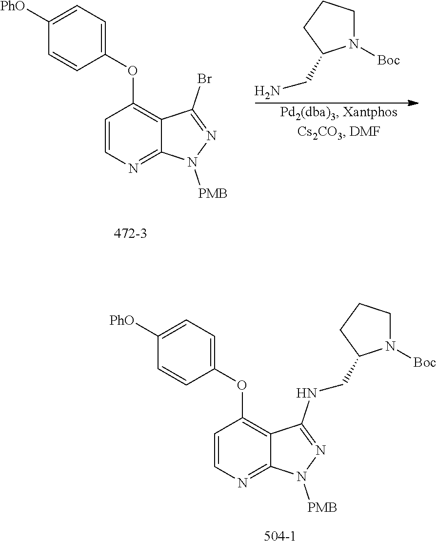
C1([PhO])=CC=C(OC2=C3C(=NC=C2)N([PMB])N=C3Br)C=C1.C1N([Boc])C(CN)CC1.C1([PhO])=CC=C(OC2=C3C(=NC=C2)N([PMB])N=C3NCC2N([Boc])CCC2)C=C1
